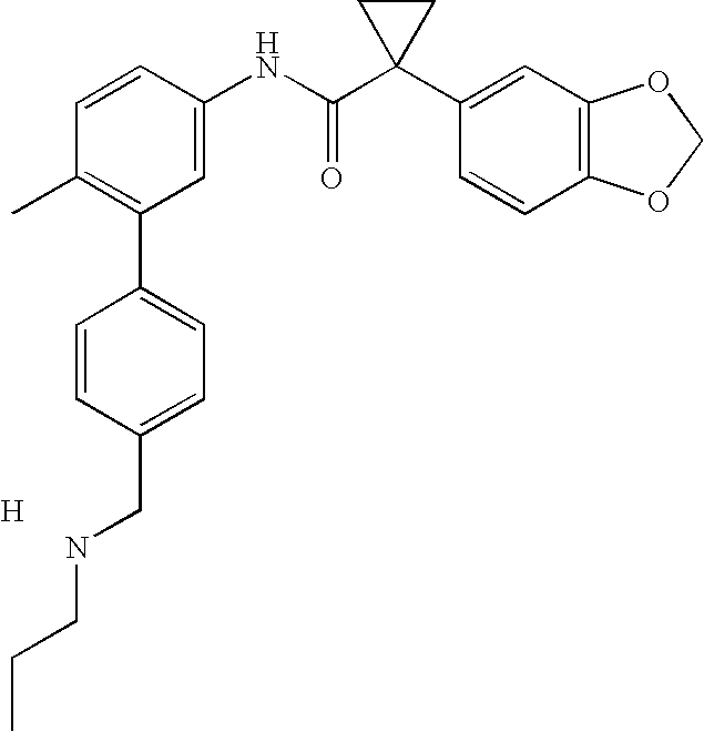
C1=CC(NC(C2(C3=CC4=C(C=C3)OCO4)CC2)=O)=CC(C2=CC=C(CNCCC)C=C2)=C1C.[H]
